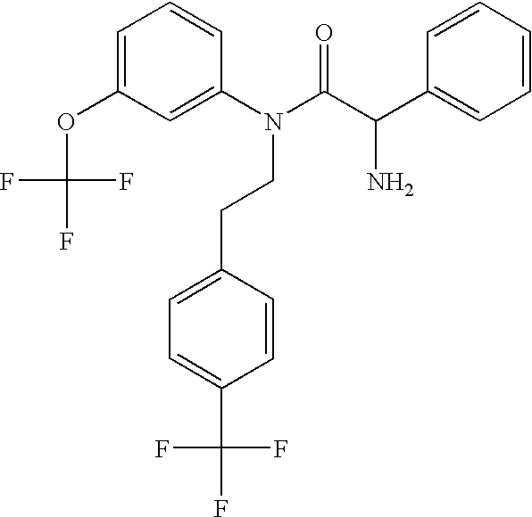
C1=C(OC(F)(F)F)C=C(N(C(C(C2=CC=CC=C2)N)=O)CCC2=CC=C(C(F)(F)F)C=C2)C=C1
